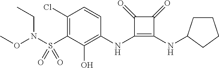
C1(Cl)=C(S(N(CC)OC)(=O)=O)C(O)=C(NC2=C(NC3CCCC3)C(=O)C2=O)C=C1
